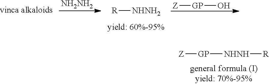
[Z][GP][NHNH][R].[NH2NH2].[R][NHNH2].[Z][GP]O
